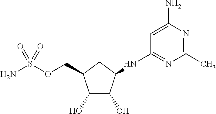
C1(O)C(O)C(NC2=NC(C)=NC(N)=C2)CC1COS(N)(=O)=O
